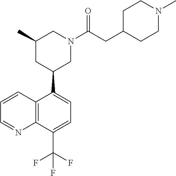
C12=C(C(C3CN(C(CC4CCN(C)CC4)=O)CC(C)C3)=CC=C1C(F)(F)F)C=CC=N2
